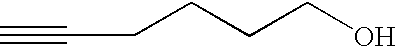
C(CCCO)C#C
